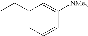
C1(CC)=CC=CC([NMe2])=C1
